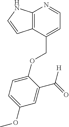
C12=C(C(COC3=CC=C(OC)C=C3C(=O)[H])=CC=N1)C=CN2
